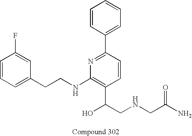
C1=C(CCNC2=C(C(CNCC(N)=O)O)C=CC(C3=CC=CC=C3)=N2)C=C(F)C=C1
